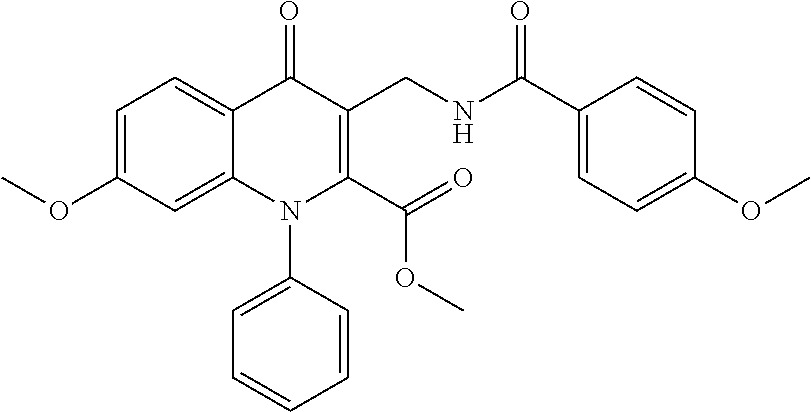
C1=C(OC)C=C2C(=C1)C(=O)C(CNC(C1=CC=C(OC)C=C1)=O)=C(C(=O)OC)N2C1=CC=CC=C1
